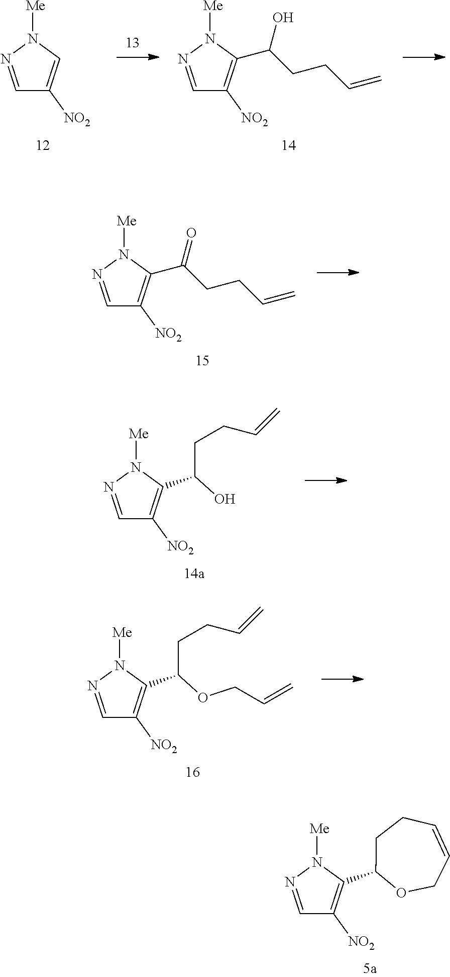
C1=NN([Me])C=C1[NO2].C1=NN([Me])C(C(CCC=C)O)=C1[NO2].C1=NN([Me])C(C(CCC=C)=O)=C1[NO2].C1=NN([Me])C(C(CCC=C)O)=C1[NO2].C1=NN([Me])C(C(CCC=C)OCC=C)=C1[NO2].C1=NN([Me])C(C2OCC=CCC2)=C1[NO2]
